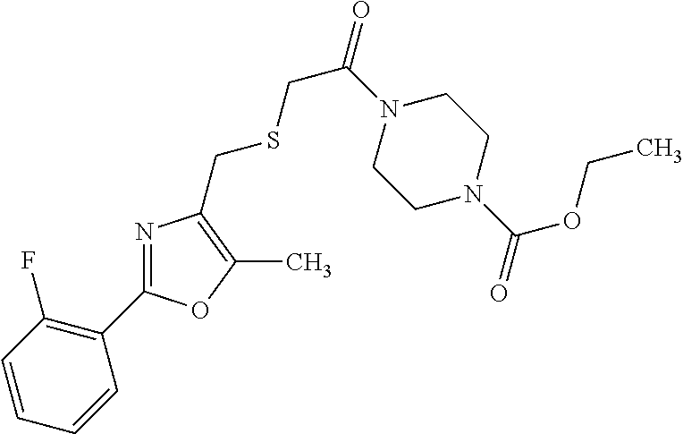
C1=CC(F)=C(C2=NC(CSCC(=O)N3CCN(C(OCC)=O)CC3)=C(C)O2)C=C1
